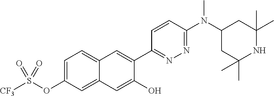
C1(C2=CC3=CC=C(OS([CF3])(=O)=O)C=C3C=C2O)=NN=C(N(C2CC(C)(C)NC(C)(C)C2)C)C=C1
